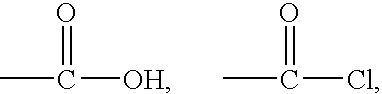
CC([OH])=O.CC(Cl)=O
